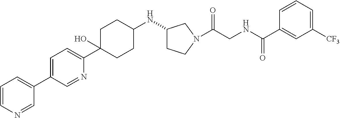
C1=C(C2=CC=CN=C2)C=NC(C2(O)CCC(NC3CCN(C(CNC(C4=CC([CF3])=CC=C4)=O)=O)C3)CC2)=C1
